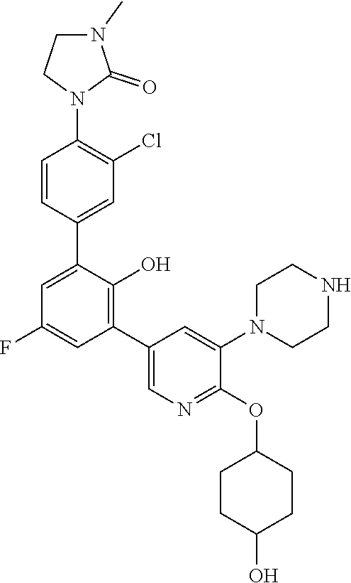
C1CN(C2=CC(C3=C(O)C(C4=CC(Cl)=C(N5CCN(C)C5=O)C=C4)=CC(F)=C3)=CN=C2OC2CCC(O)CC2)CCN1
